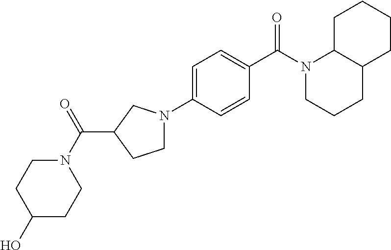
C1=C(N2CCC(C(N3CCC(O)CC3)=O)C2)C=CC(C(N2CCCC3C2CCCC3)=O)=C1
